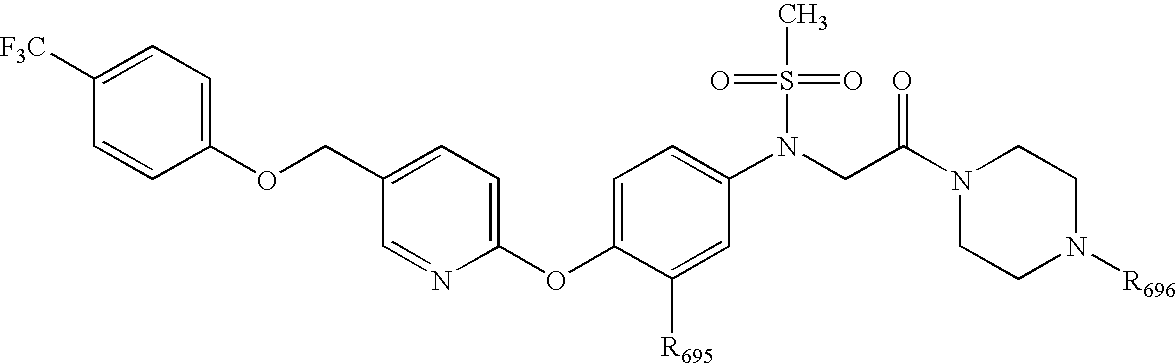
C1(OCC2=CC=C(OC3=CC=C(N(CC(N4CCN([R696])CC4)=O)S(C)(=O)=O)C=C3[R695])N=C2)=CC=C([F3C])C=C1
